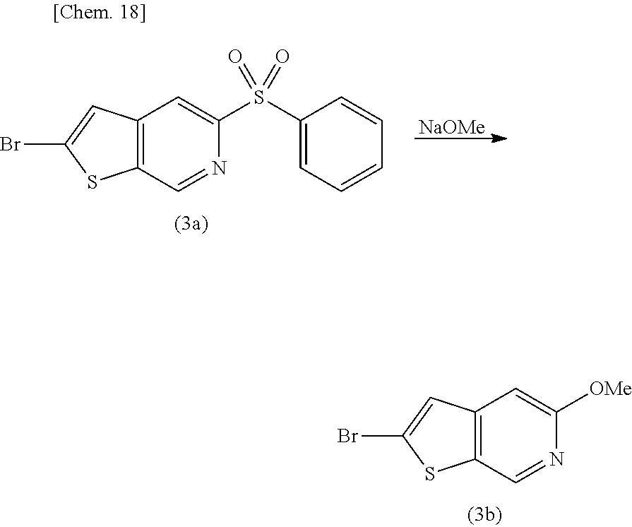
C12=C(C=NC([OMe])=C1)SC(Br)=C2.[NaOMe].C12=C(C=NC(S(C3=CC=CC=C3)(=O)=O)=C1)SC(Br)=C2
